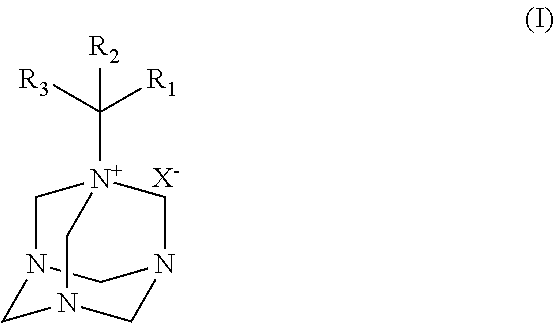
N12CN3CN(C1)C[N+](C([R3])([R1])[R2])(C3)C2.[X-]
